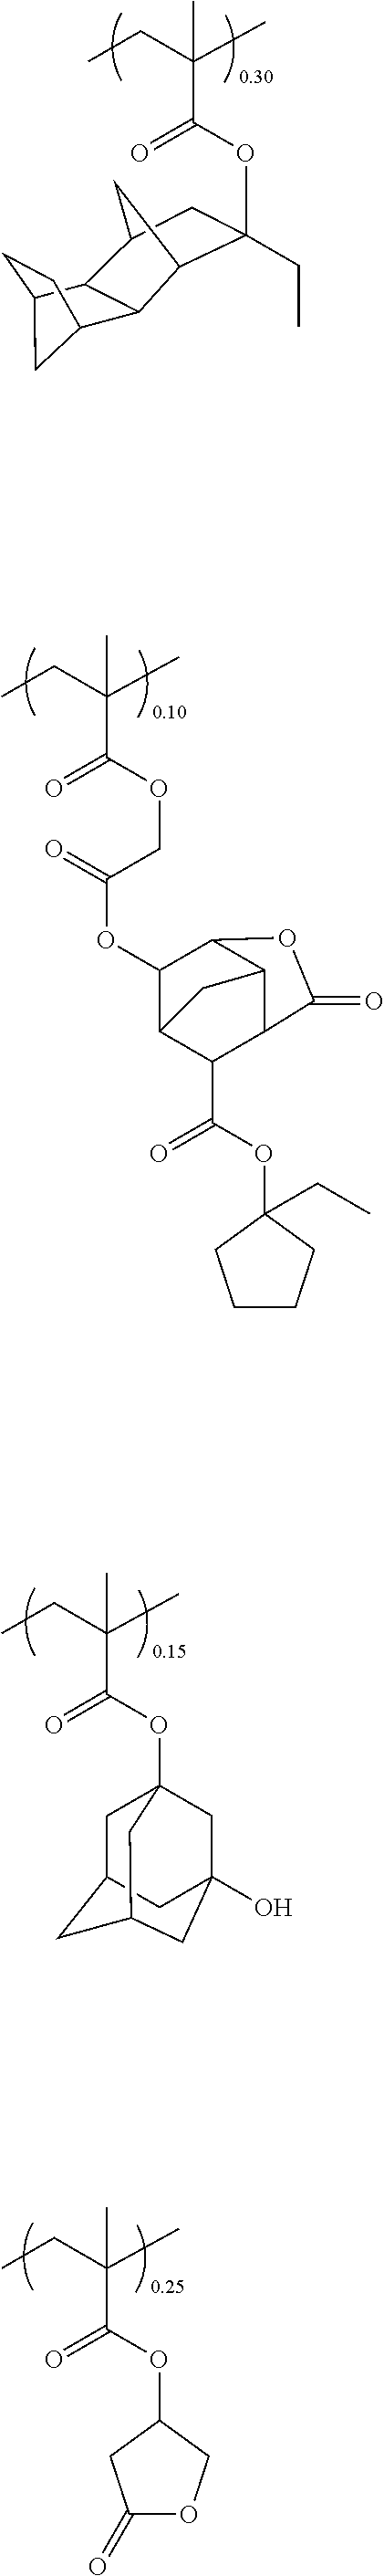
O(C(=O)C(C)(CC)C)C1(CC)C2CC(C1)C1C2C2CC1CC2.O(C(=O)C(C)(CC)C)CC(=O)OC1C2C(C(OC3(CC)CCCC3)=O)C3C(C1OC3=O)C2.O(C(=O)C(C)(CC)C)C12CC3CC(CC(O)(C1)C3)C2.O(C(=O)C(C)(CC)C)C1COC(=O)C1
